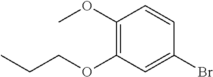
C1(Br)=CC(OCCC)=C(OC)C=C1
